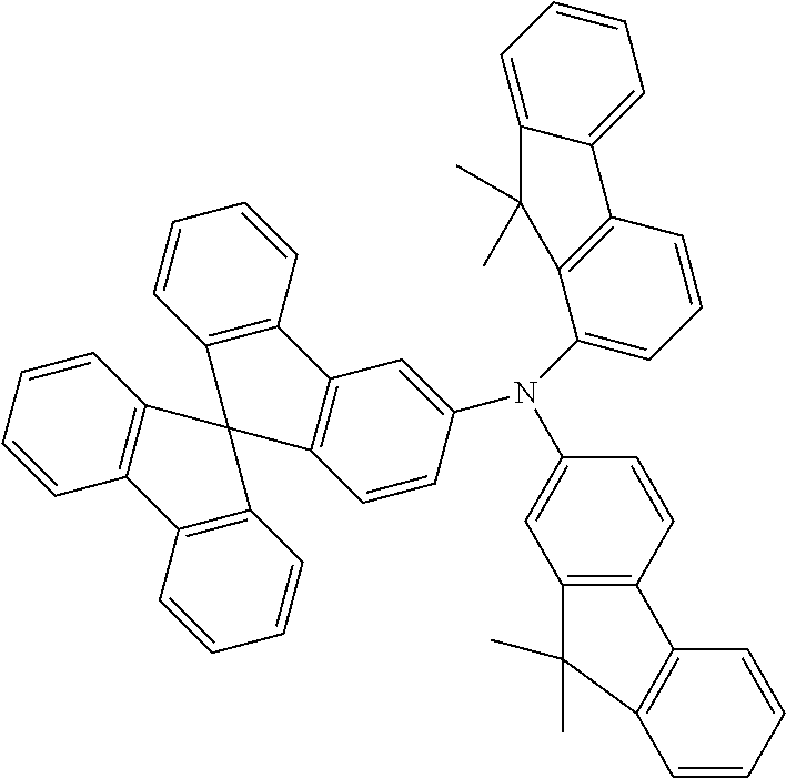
C1=CC2=C(C(N(C3=CC4=C(C=C3)C3=C(C=CC=C3)C4(C)C)C3=CC4=C(C=C3)C3(C5=C4C=CC=C5)C4=C(C=CC=C4)C4=C3C=CC=C4)=C1)C(C)(C)C1=CC=CC=C21
